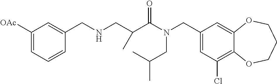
C1(CN(CC(C)C)C(=O)C(C)CNCC2=CC([OAc])=CC=C2)=CC(Cl)=C2C(=C1)OCCCO2
